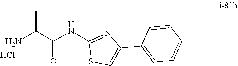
C1=CC=CC=C1C1=CSC(NC(=O)C(N)C)=N1.Cl
